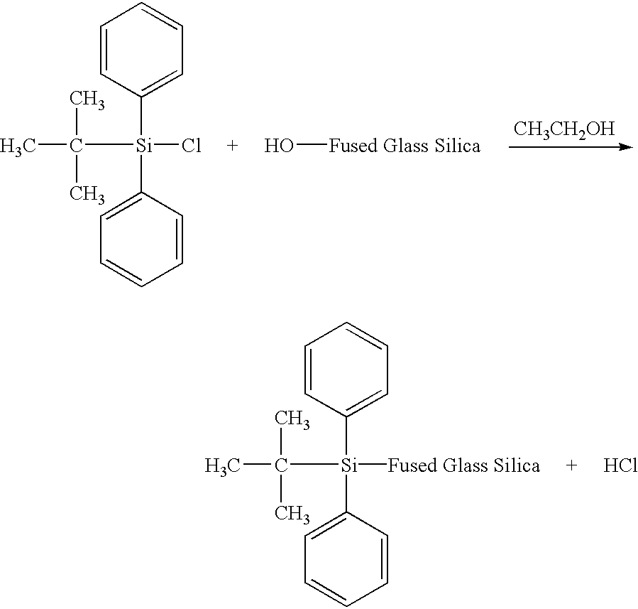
C1([Si](C2=CC=CC=C2)(C(C)(C)C)[Fused Glass Silica     +     HCl])=CC=CC=C1.C1([Si](C2=CC=CC=C2)([Cl     +     HO][Fused Glass Silica])C(C)(C)C)=CC=CC=C1.[CH3CH2OH]
